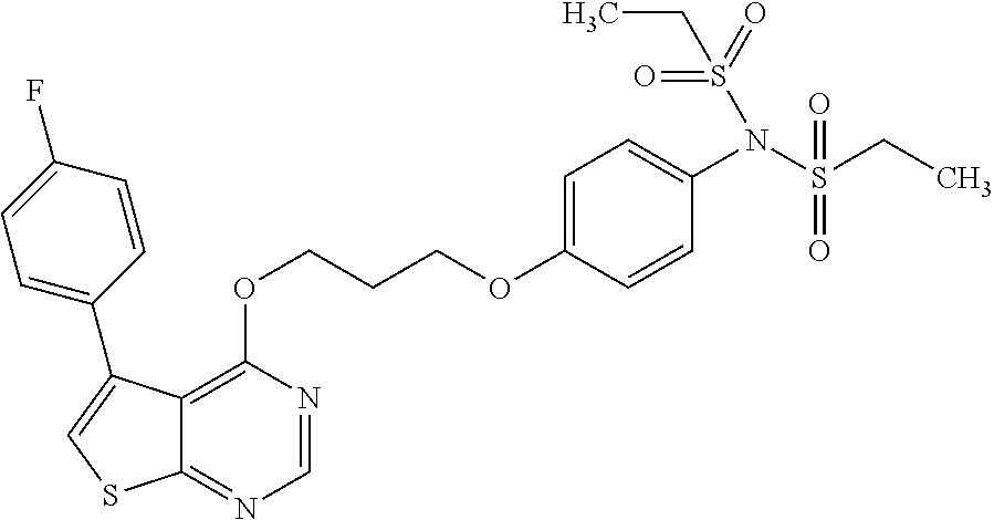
C12=C(OCCCOC3=CC=C(N(S(CC)(=O)=O)S(=O)(=O)CC)C=C3)N=CN=C1SC=C2C1=CC=C(F)C=C1
